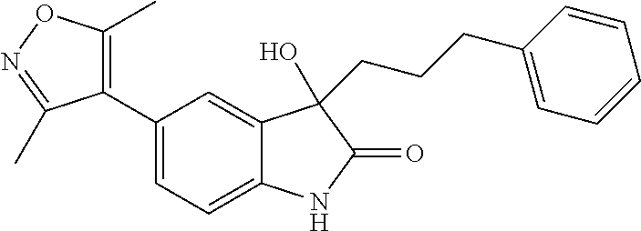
C1(C2=CC=C3C(=C2)C(CCCC2=CC=CC=C2)(O)C(=O)N3)=C(C)ON=C1C
